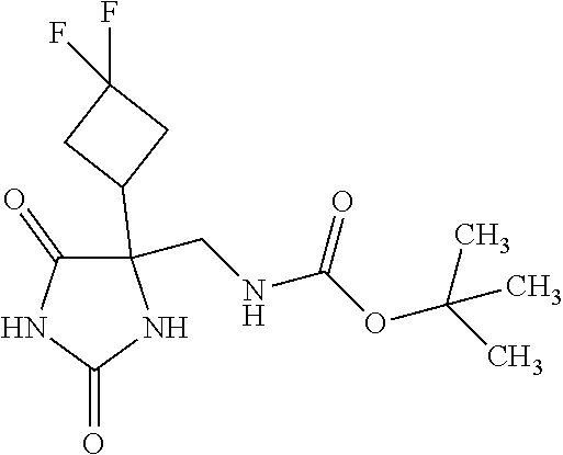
C1(C2CC(F)(F)C2)(CNC(OC(C)(C)C)=O)C(=O)NC(=O)N1
